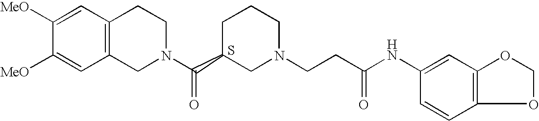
C12=C(C=C([MeO])C([MeO])=C1)CCN(C(C1CN(CCC(NC3=CC4=C(C=C3)OCO4)=O)CCC1)=O)C2.S
